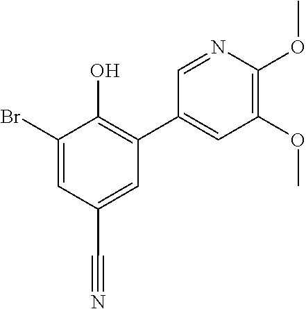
C1=C(Br)C(O)=C(C2=CC(OC)=C(OC)N=C2)C=C1C#N
